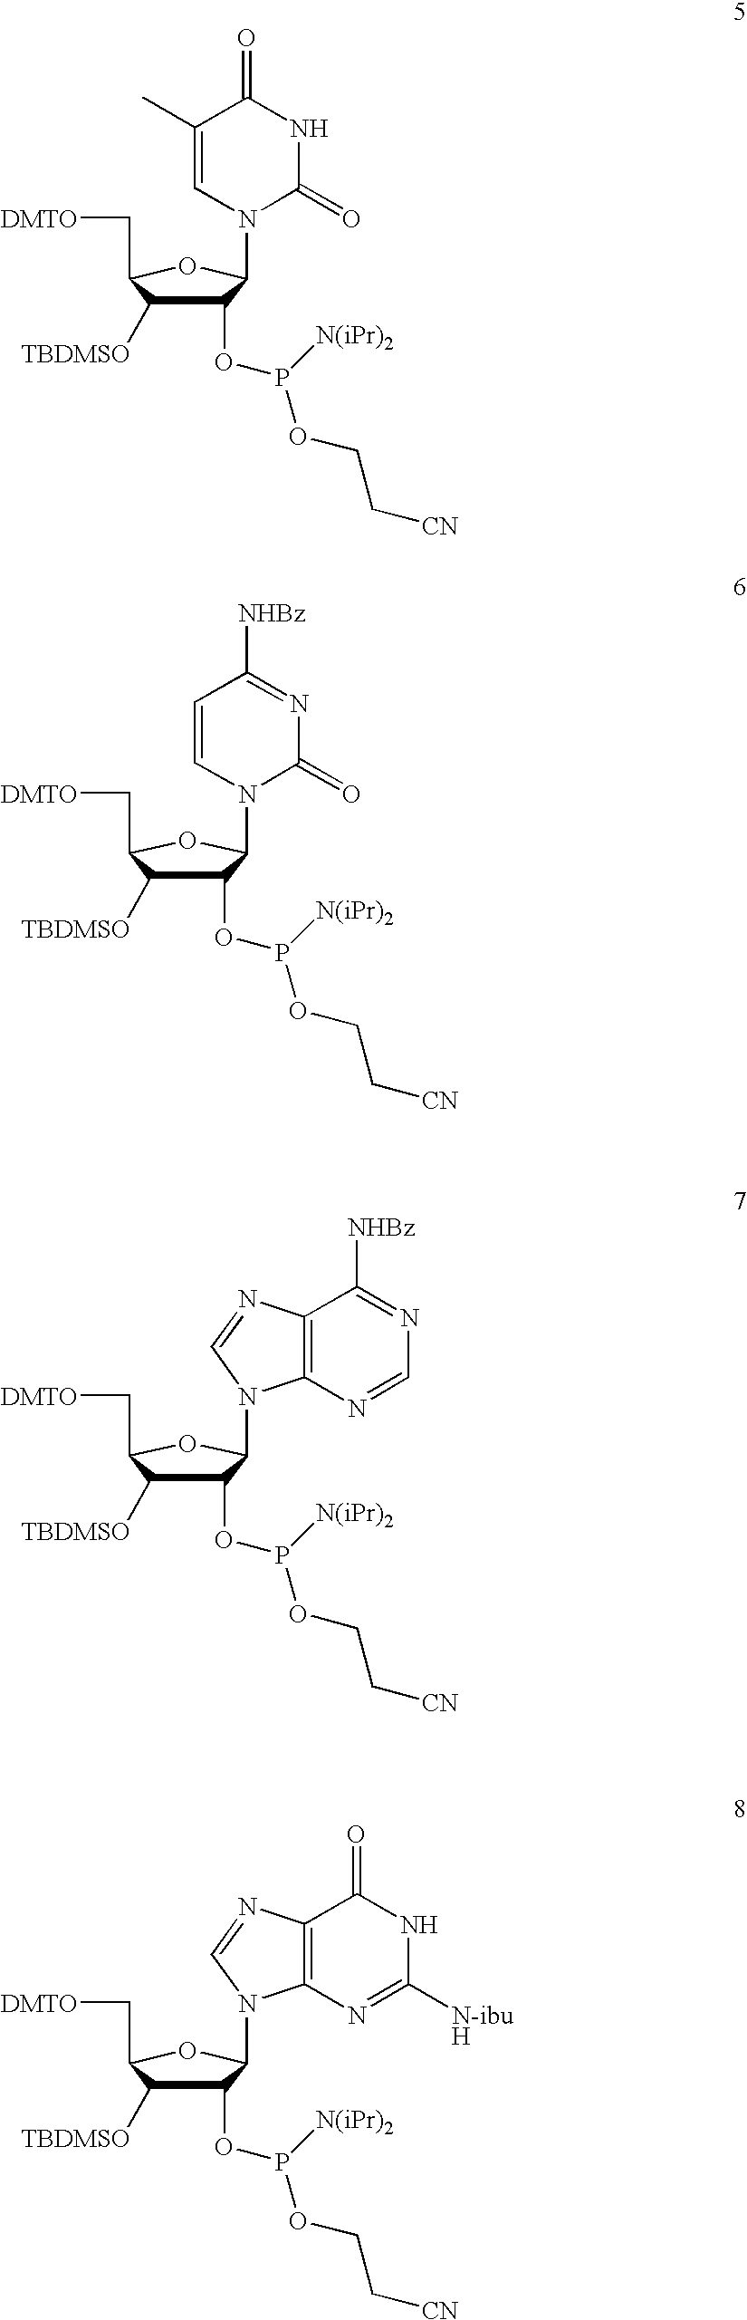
C1(OP(OCC[CN])[N(iPr)2])C([TBDMSO])C(C[DMTO])OC1N1C(=O)NC(=O)C(C)=C1.C1(OP(OCC[CN])[N(iPr)2])C([TBDMSO])C(C[DMTO])OC1N1C(=O)N=C([NHBz])C=C1.C1(OP(OCC[CN])[N(iPr)2])C([TBDMSO])C(C[DMTO])OC1N1C2=C(C([NHBz])=NC=N2)N=C1.C1(OP(OCC[CN])[N(iPr)2])C([TBDMSO])C(C[DMTO])OC1N1C2=C(C(=O)NC([N-ibuH])=N2)N=C1
